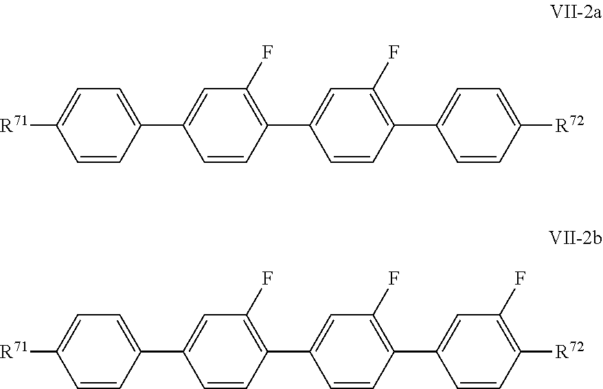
C1=C(C2=CC(F)=C(C3=CC(F)=C(C4=CC=C([R72])C=C4)C=C3)C=C2)C=CC([R71])=C1.C1=C(C2=CC(F)=C(C3=CC(F)=C(C4=CC(F)=C([R72])C=C4)C=C3)C=C2)C=CC([R71])=C1
